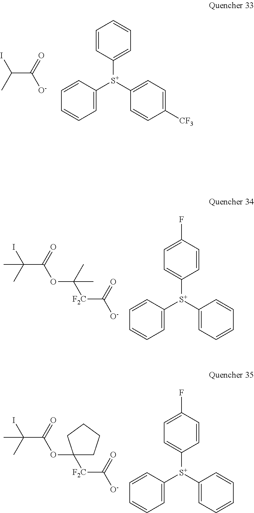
C1([S+](C2=CC=C([CF3])C=C2)C2=CC=CC=C2)=CC=CC=C1.IC(C([O-])=O)C.C1([S+](C2=CC=CC=C2)C2=CC=CC=C2)=CC=C(F)C=C1.C([F2C]C([O-])=O)(OC(C(I)(C)C)=O)(C)C.C1([S+](C2=CC=CC=C2)C2=CC=CC=C2)=CC=C(F)C=C1.C1([F2C]C([O-])=O)(OC(C(I)(C)C)=O)CCCC1
